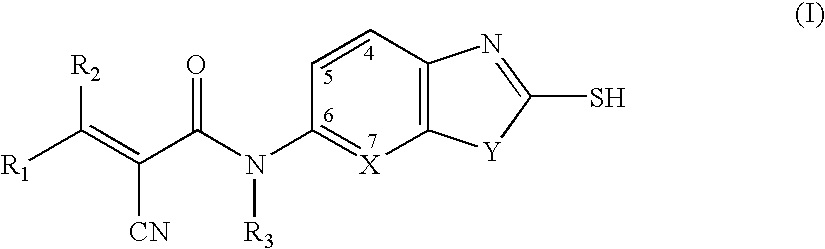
C12=C(C=CC(N(C(C(=C([R1])[R2])[CN])=O)[R3])=[X]1)N=C(S)[Y]2
